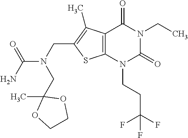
C12=C(N(CCC(F)(F)F)C(=O)N(CC)C1=O)SC(CN(CC1(C)OCCO1)C(=O)N)=C2C
